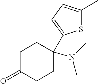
C1C(=O)CCC(N(C)C)(C2=CC=C(C)S2)C1
